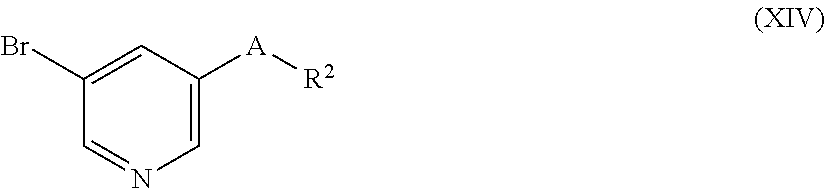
C1(Br)=CC([A][R2])=CN=C1
